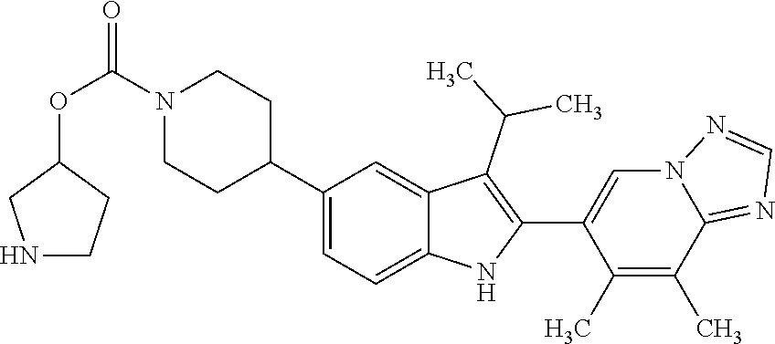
N1(C(OC2CNCC2)=O)CCC(C2=CC=C3C(=C2)C(C(C)C)=C(C2=CN4C(=NC=N4)C(C)=C2C)N3)CC1
